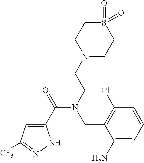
C1(C(=O)N(CCN2CCS(=O)(=O)CC2)CC2=C(Cl)C=CC=C2N)=CC([CF3])=NN1
